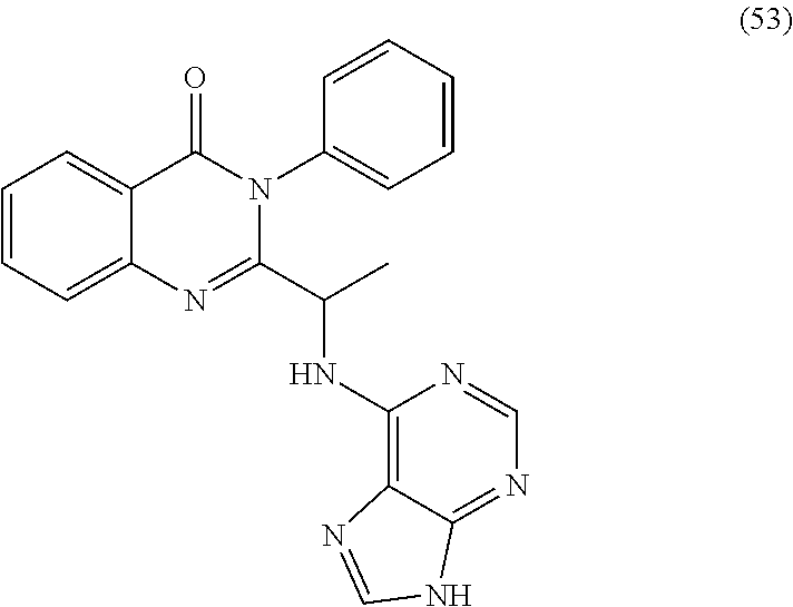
C1=CC=C2C(=C1)C(=O)N(C1=CC=CC=C1)C(C(C)NC1=C3C(=NC=N1)NC=N3)=N2
